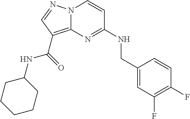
C1(F)=C(F)C=C(CNC2=NC3=C(C(NC4CCCCC4)=O)C=NN3C=C2)C=C1
